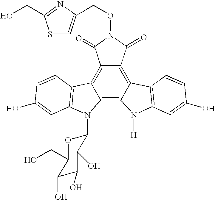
C12=C3C(=C4C(=C1C(=O)N(OCC1=CSC(CO)=N1)C2=O)C1=C(N4[H])C=C(O)C=C1)N(C1OC(CO)C(O)C(O)C1O)C1=C3C=CC(O)=C1
